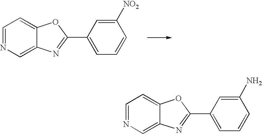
C1=NC=C2C(=C1)OC(C1=CC=CC([NO2])=C1)=N2.C1=NC=C2C(=C1)OC(C1=CC=CC(N)=C1)=N2
